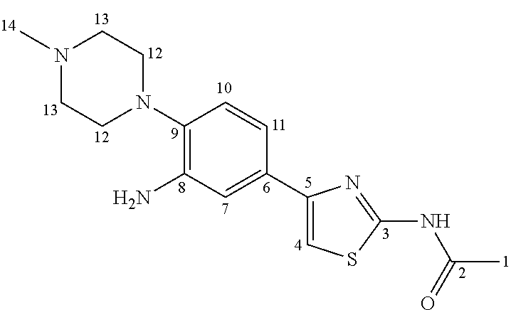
C1(N2CCN(C)CC2)=C(N)C=C(C2=CSC(NC(C)=O)=N2)C=C1
